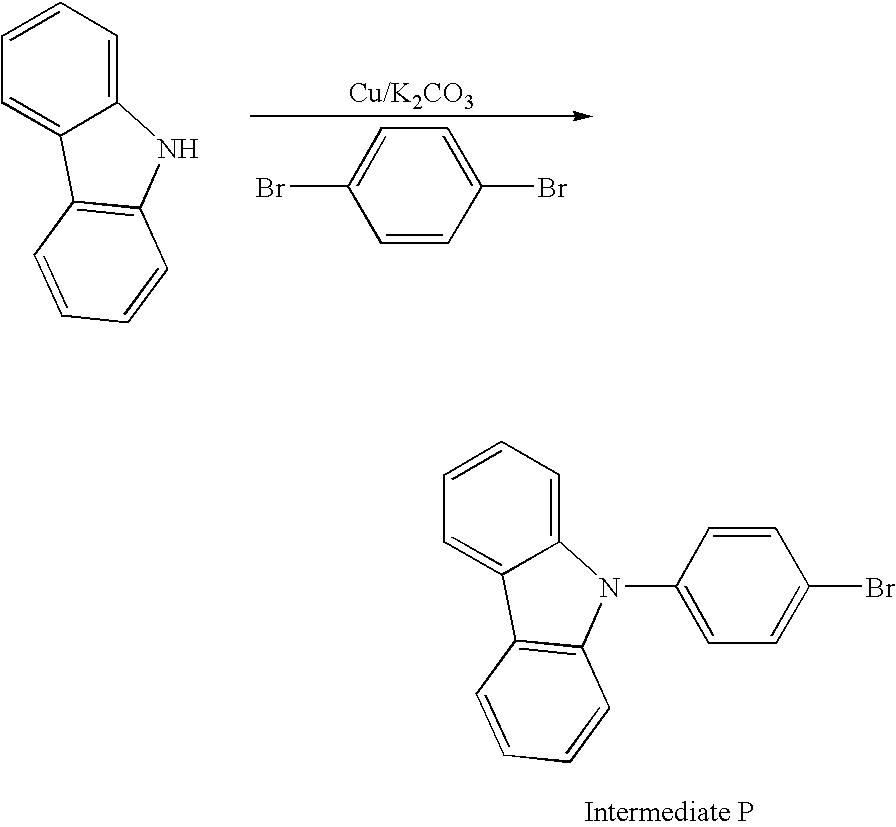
BrC1=CC=C(Br)C=C1.C12=CC=CC=C1C1=C(N2)C=CC=C1.C12=CC=CC=C1C1=C(N2C2=CC=C(Br)C=C2)C=CC=C1
